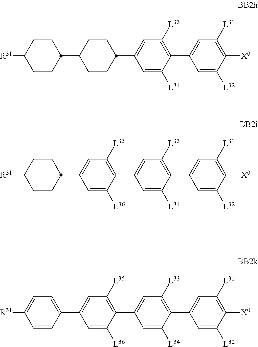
C1(C2CCC(C3CCC([R31])CC3)CC2)=CC([L33])=C(C2=CC([L31])=C([X0])C([L32])=C2)C([L34])=C1.C1(C2=C([L35])C=C(C3CCC([R31])CC3)C=C2[L36])=CC([L33])=C(C2=CC([L31])=C([X0])C([L32])=C2)C([L34])=C1.C1(C2=C([L35])C=C(C3=CC=C([R31])C=C3)C=C2[L36])=CC([L33])=C(C2=CC([L31])=C([X0])C([L32])=C2)C([L34])=C1
